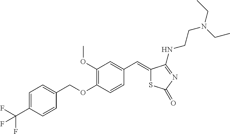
C1(C=C2SC(=O)N=C2NCCN(CC)CC)=CC(OC)=C(OCC2=CC=C(C(F)(F)F)C=C2)C=C1
